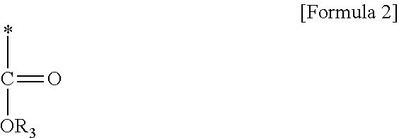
*C(=O)[OR3]
